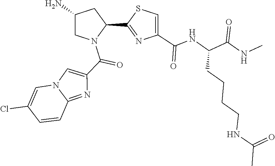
C1(C2=NC(C(NC(C(=O)NC)CCCCNC(=O)C)=O)=CS2)CC(N)CN1C(C1=CN2C(=N1)C=CC(Cl)=C2)=O
